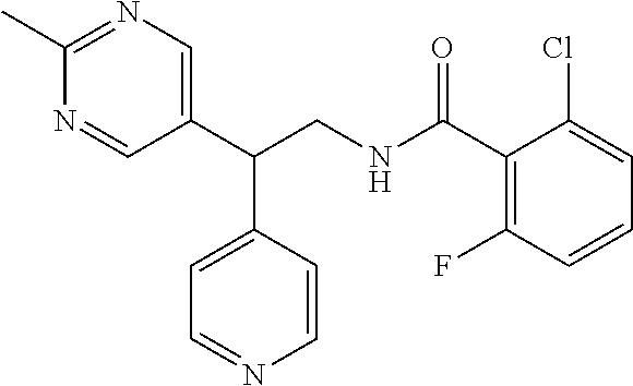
C1(C)=NC=C(C(CNC(C2=C(F)C=CC=C2Cl)=O)C2=CC=NC=C2)C=N1
